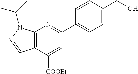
C12=C(C([COOEt])=CC(C3=CC=C(CO)C=C3)=N1)C=NN2C(C)C
